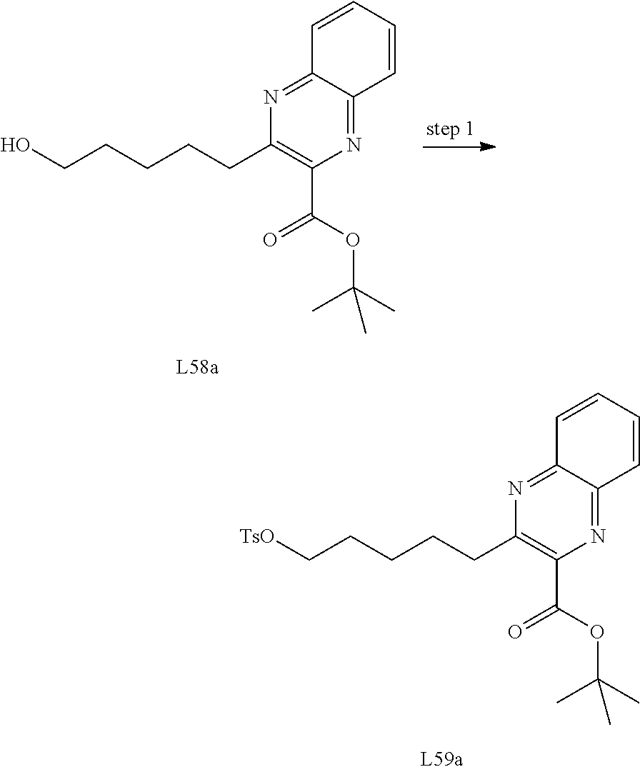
C1(C(OC(C)(C)C)=O)=C(CCCCC[TsO])N=C2C(=N1)C=CC=C2.C1(C(OC(C)(C)C)=O)=C(CCCCCO)N=C2C(=N1)C=CC=C2
